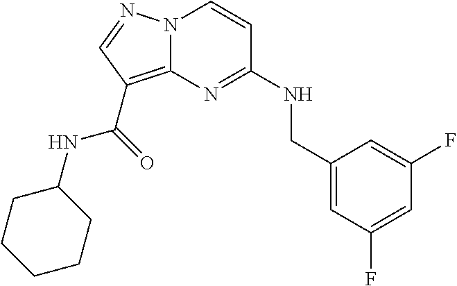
C1=C(F)C=C(CNC2=NC3=C(C(NC4CCCCC4)=O)C=NN3C=C2)C=C1F
